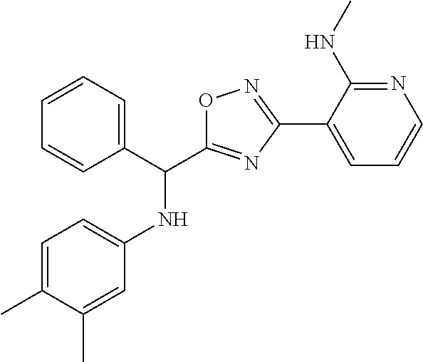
C1=C(C)C(C)=CC(NC(C2=CC=CC=C2)C2=NC(C3=CC=CN=C3NC)=NO2)=C1
